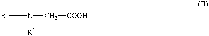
N(C[COOH])([R1])[R4]
